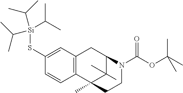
C1=C(S[Si](C(C)C)(C(C)C)C(C)C)C=CC2=C1CC1C(C)(C)C2(C)CCN1C(OC(C)(C)C)=O
